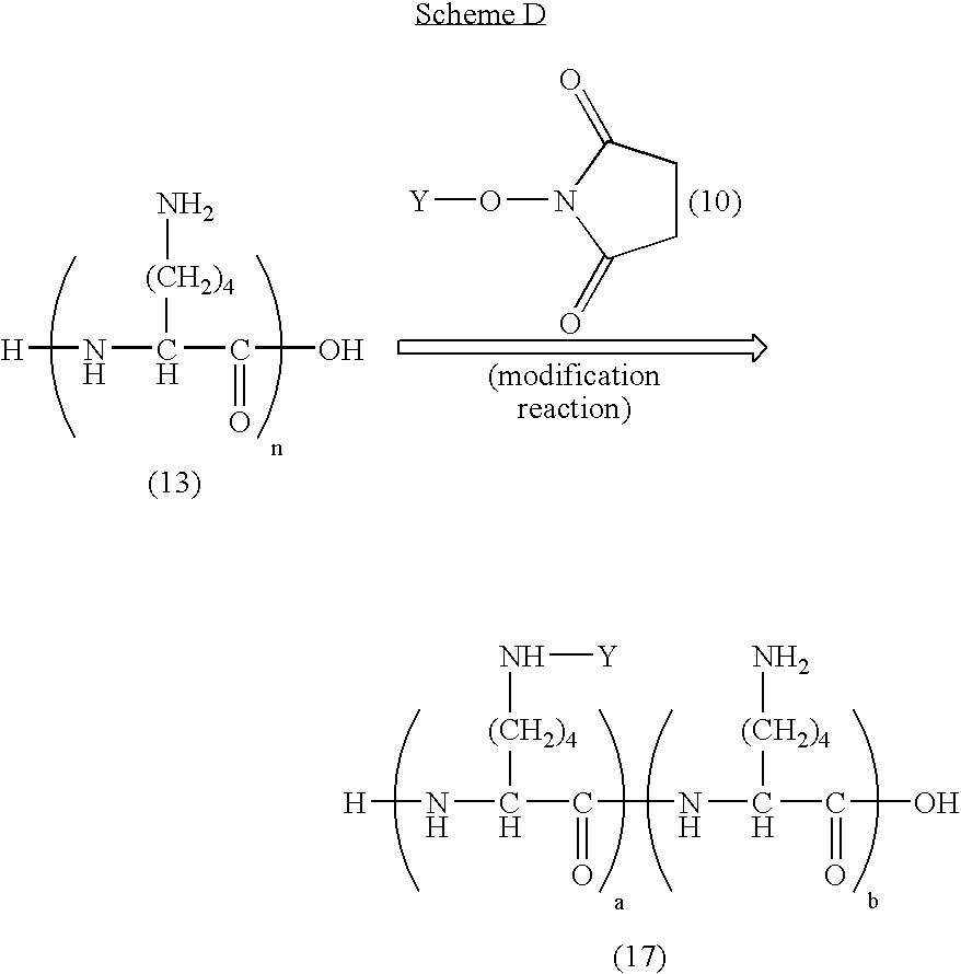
N([(CH2)4]C(N[H])C(NC([(CH2)4]N)C(O)=O)=O)[Y].N[(CH2)4]C(N[H])C(O)=O.C1CC(=O)N(O[Y])C1=O
